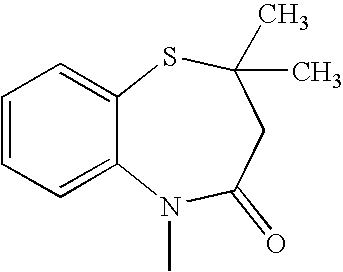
C1=CC=C2C(=C1)SC(C)(C)CC(=O)N2C
